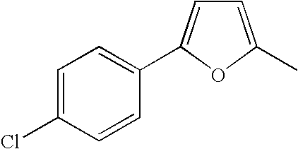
C1=C(C)OC(C2=CC=C(Cl)C=C2)=C1
